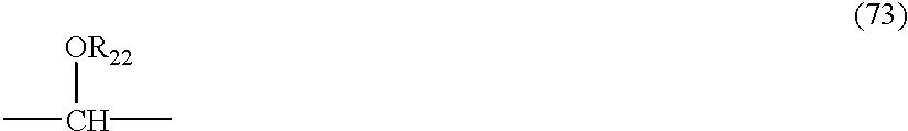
CC(C)[OR22]
